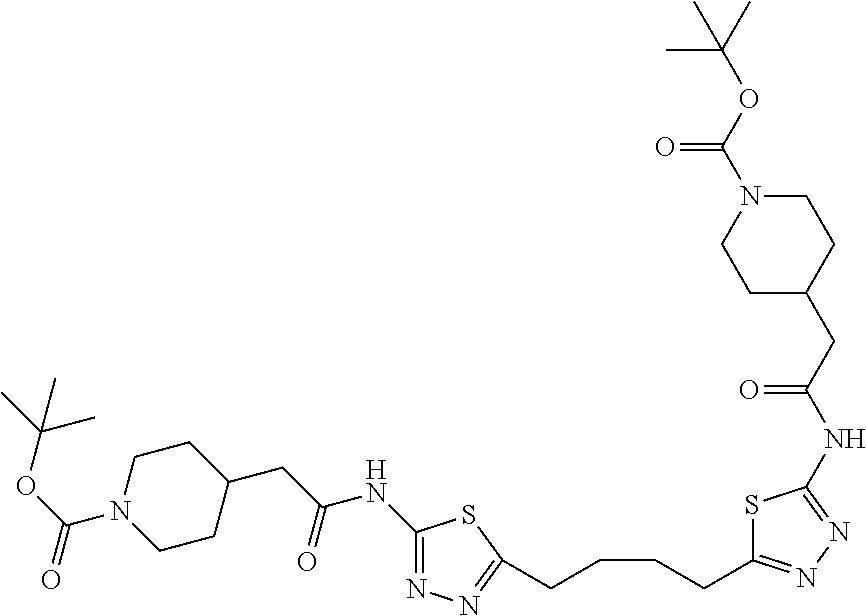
C1(CC(NC2=NN=C(CCCCC3=NN=C(NC(=O)CC4CCN(C(OC(C)(C)C)=O)CC4)S3)S2)=O)CCN(C(OC(C)(C)C)=O)CC1
